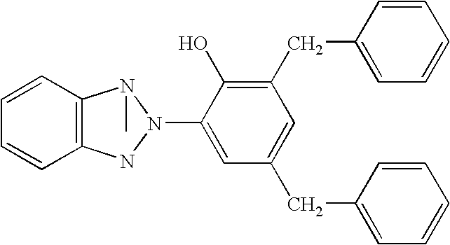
C12=C(C=CC=C1)N(C)N(C1=CC(CC3=CC=CC=C3)=CC(CC3=CC=CC=C3)=C1O)N2
